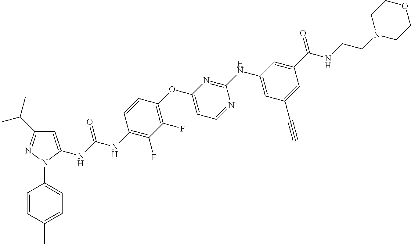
C1=C(NC(NC2=C(F)C(F)=C(OC3=CC=NC(NC4=CC(C#C)=CC(C(=O)NCCN5CCOCC5)=C4)=N3)C=C2)=O)N(C2=CC=C(C)C=C2)N=C1C(C)C
